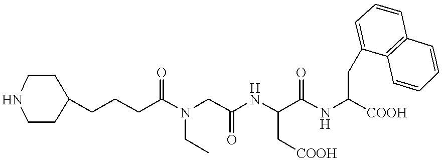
C1(CCCC(N(CC(NC(C(NC([COOH])CC2=CC=CC3=C2C=CC=C3)=O)C[COOH])=O)CC)=O)CCNCC1
